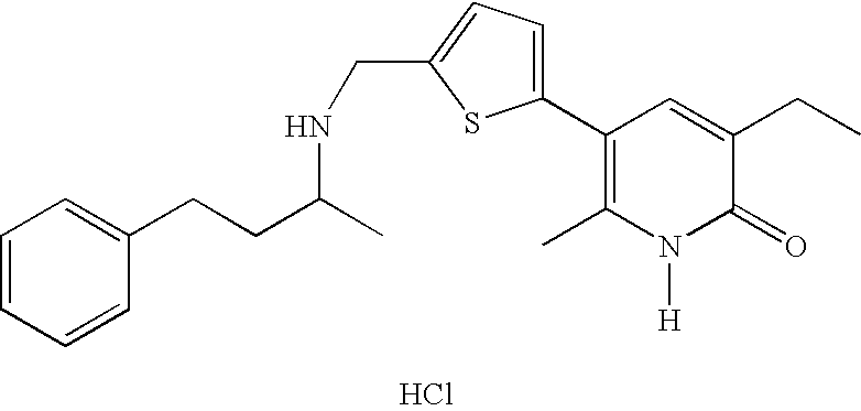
Cl.C1(C2=CC=C(CNC(CCC3=CC=CC=C3)C)S2)=C(C)N([H])C(=O)C(CC)=C1
